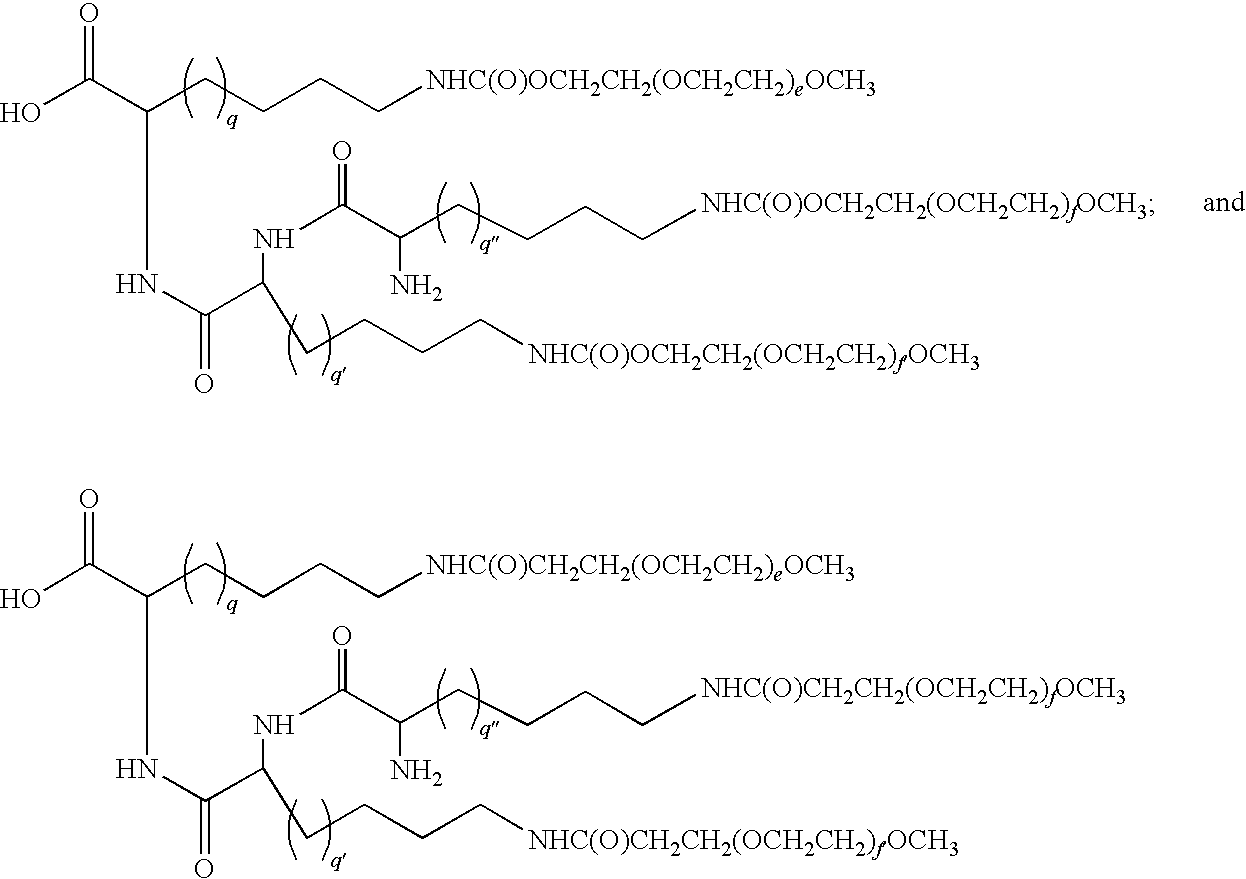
O=C(C(CCCC[NHC(O)OCH2CH2(OCH2CH2)eOCH3])NC(C(NC(C(N)CCCC[NHC(O)OCH2CH2(OCH2CH2)fOCH3])=O)CCCC[NHC(O)OCH2CH2(OCH2CH2)fOCH3])=O)O.O=C(C(CCCC[NHC(O)CH2CH2(OCH2CH2)eOCH3])NC(C(NC(C(N)CCCC[NHC(O)CH2CH2(OCH2CH2)fOCH3])=O)CCCC[NHC(O)CH2CH2(OCH2CH2)fOCH3])=O)O
